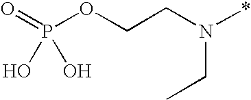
P(=O)(OCCN(*)CC)(O)O
